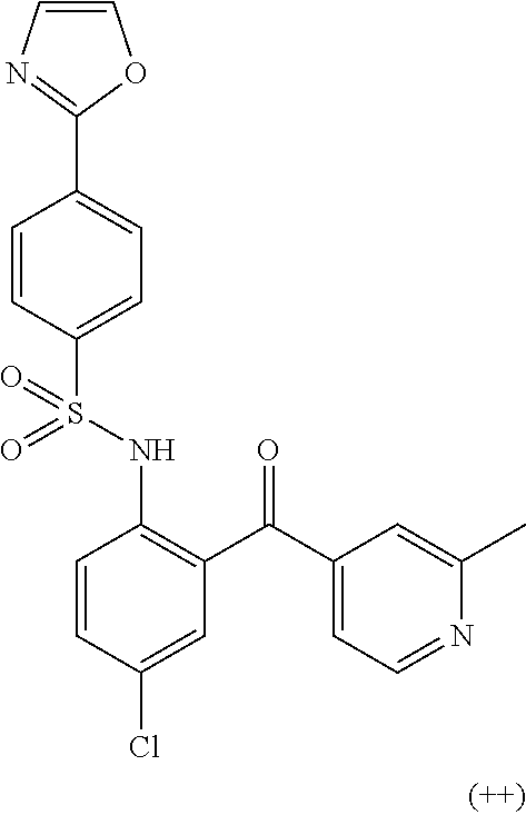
C1=CC(S(NC2=C(C(C3=CC=NC(C)=C3)=O)C=C(Cl)C=C2)(=O)=O)=CC=C1C1=NC=CO1
